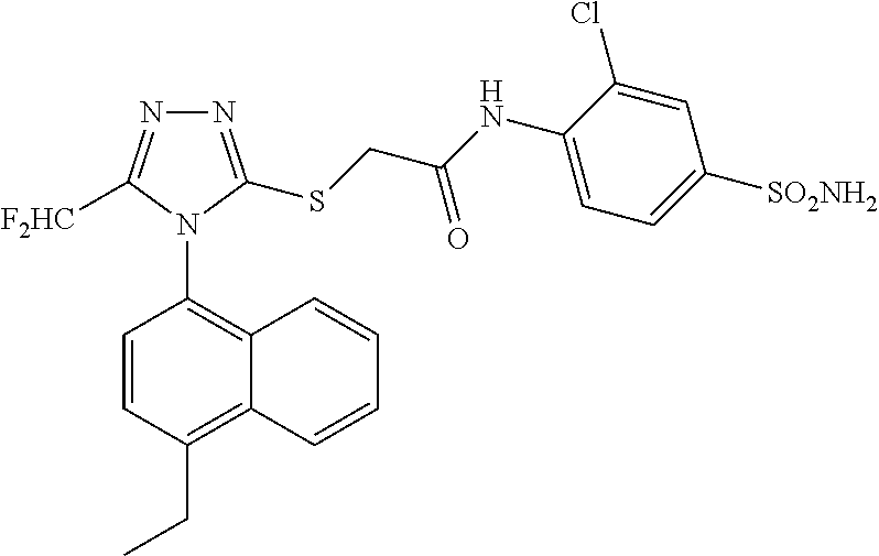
C1=CC(CC)=C2C(=C1N1C([F2HC])=NN=C1SCC(NC1=CC=C([SO2NH2])C=C1Cl)=O)C=CC=C2
